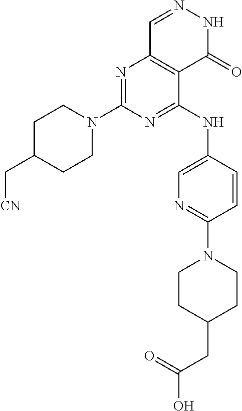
N1=C(NC2=CN=C(N3CCC(CC(O)=O)CC3)C=C2)C2=C(N=C1N1CCC(C[CN])CC1)C=NNC2=O
